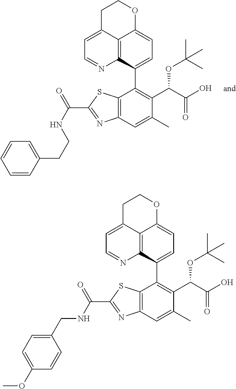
C12=C3C(C4=C(C(C(O)=O)OC(C)(C)C)C(C)=CC5=C4SC(C(NCCC4=CC=CC=C4)=O)=N5)=CC=C1OCCC2=CC=N3.C12=C3C(C4=C(C(C(O)=O)OC(C)(C)C)C(C)=CC5=C4SC(C(NCC4=CC=C(OC)C=C4)=O)=N5)=CC=C1OCCC2=CC=N3
